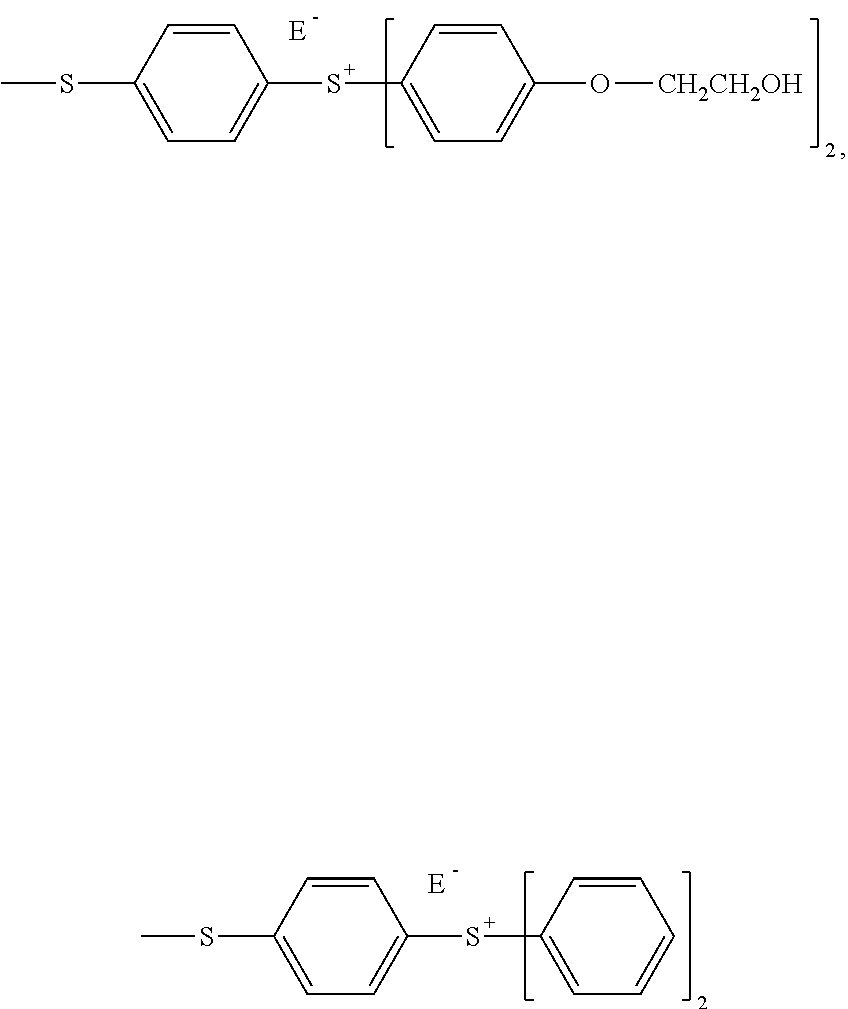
C1=CC(SC)=CC=C1SC1=CC=C(O[CH2CH2OH])C=C1.C1=CC(SC)=CC=C1SC1=CC=CC=C1
